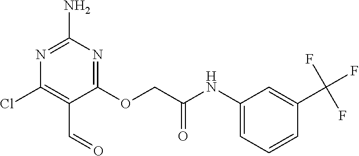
C1(OCC(NC2=CC=CC(C(F)(F)F)=C2)=O)=NC(N)=NC(Cl)=C1C=O
